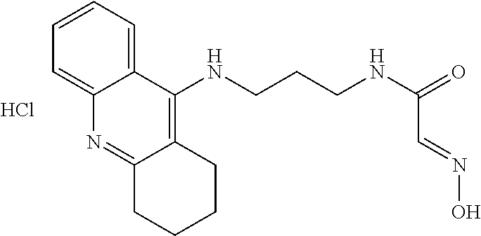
C1=CC=C2C(=C1)C(NCCCNC(=O)C=NO)=C1C(=N2)CCCC1.Cl
